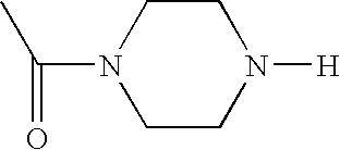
C1N(C(C)=O)CCN([H])C1
